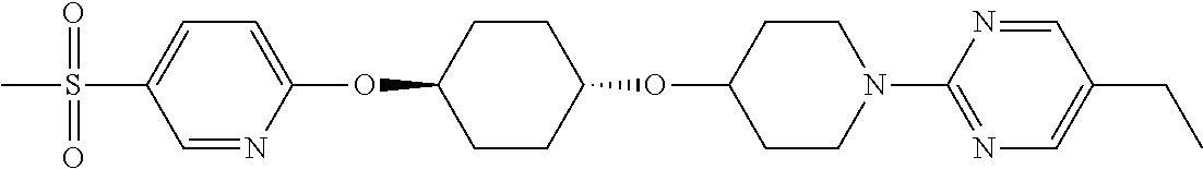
C1=NC(OC2CCC(OC3CCN(C4=NC=C(CC)C=N4)CC3)CC2)=CC=C1S(C)(=O)=O
